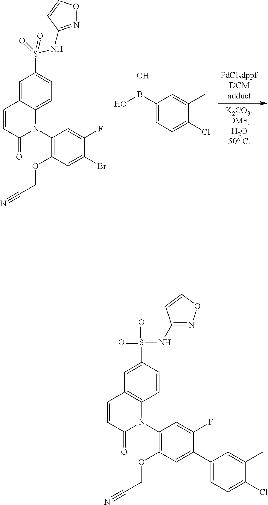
C1(N2C3=CC=C(S(NC4=NOC=C4)(=O)=O)C=C3C=CC2=O)=C(OCC#N)C=C(Br)C(F)=C1.C1(B(O)O)=CC=C(Cl)C(C)=C1.C1(N2C3=C(C=CC2=O)C=C(S(NC2=NOC=C2)(=O)=O)C=C3)=C(OCC#N)C=C(C2=CC=C(Cl)C(C)=C2)C(F)=C1
